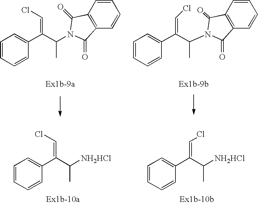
C1=CC=CC(C(C(C)[NH2HCl])=CCl)=C1.C1=CC=CC(C(C(C)[NH2HCl])=CCl)=C1.C1=CC2=C(C=C1)C(=O)N(C(C)C(C1=CC=CC=C1)=CCl)C2=O.C1=CC2=C(C=C1)C(=O)N(C(C)C(C1=CC=CC=C1)=CCl)C2=O
